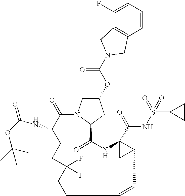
C1(=O)C(NC(=O)OC(C)(C)C)CCC(F)(F)CCC=CC2C(C(=O)NS(=O)(=O)C3CC3)(NC(=O)C3N1CC(OC(N1CC4=C(C=CC=C4F)C1)=O)C3)C2
